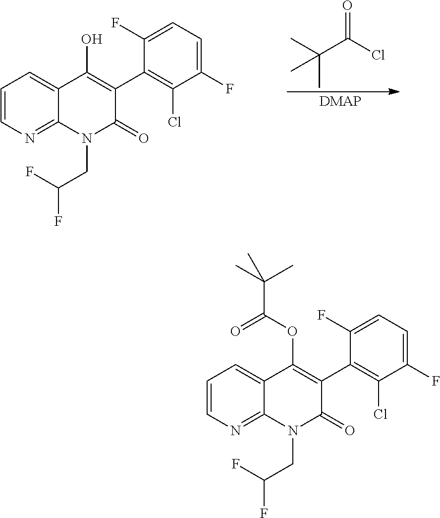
C1=CN=C2C(=C1)C(O)=C(C1=C(Cl)C(F)=CC=C1F)C(=O)N2CC(F)F.[DMAP].CC(C)(C(Cl)=O)C.C1=CN=C2C(=C1)C(OC(C(C)(C)C)=O)=C(C1=C(Cl)C(F)=CC=C1F)C(=O)N2CC(F)F
